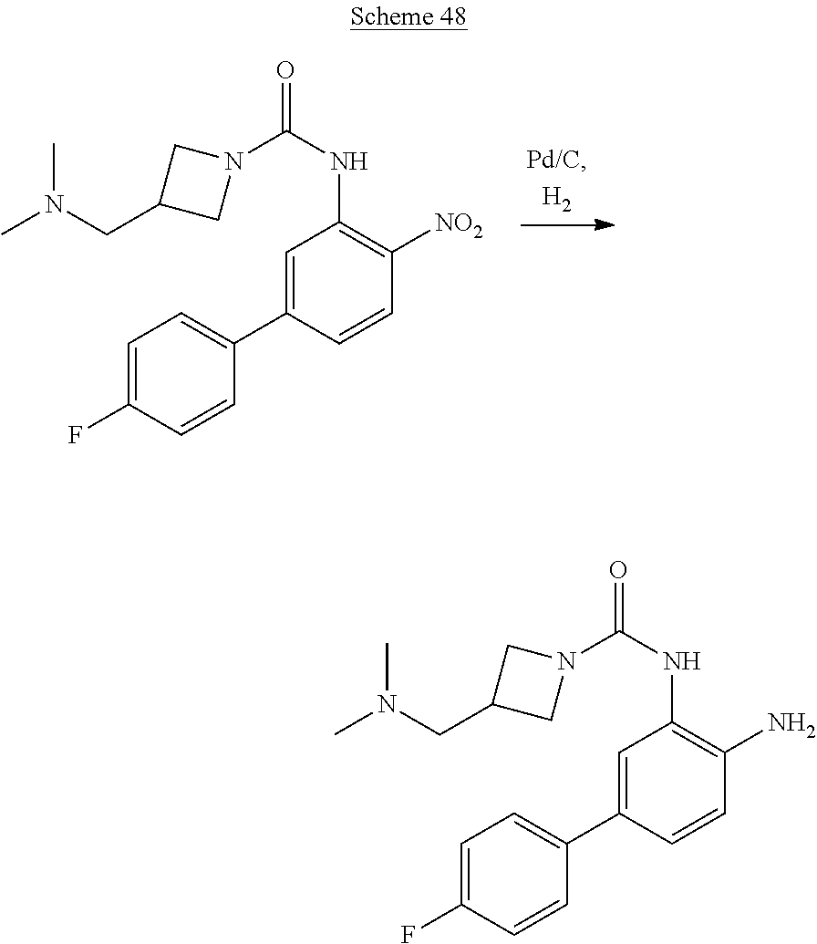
C1=C(F)C=CC(C2=CC(NC(=O)N3CC(CN(C)C)C3)=C([NO2])C=C2)=C1.C1=C(F)C=CC(C2=CC(NC(=O)N3CC(CN(C)C)C3)=C(N)C=C2)=C1
